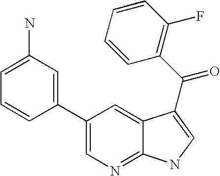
C1(C2=CC(N)=CC=C2)=CN=C2C(=C1)C(C(=O)C1=C(F)C=CC=C1)=CN2
